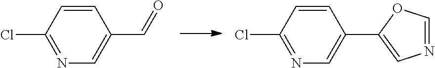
C1=CC(Cl)=NC=C1C=O.C1=CC(Cl)=NC=C1C1=CN=CO1
